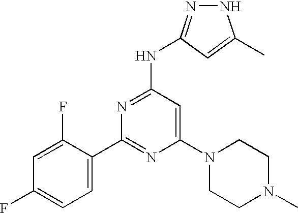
N(C1=NC(C2=CC=C(F)C=C2F)=NC(N2CCN(C)CC2)=C1)C1=NNC(C)=C1
